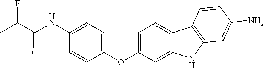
C1(OC2=CC=C(NC(C(C)F)=O)C=C2)=CC=C2C(=C1)NC1=C2C=CC(N)=C1
